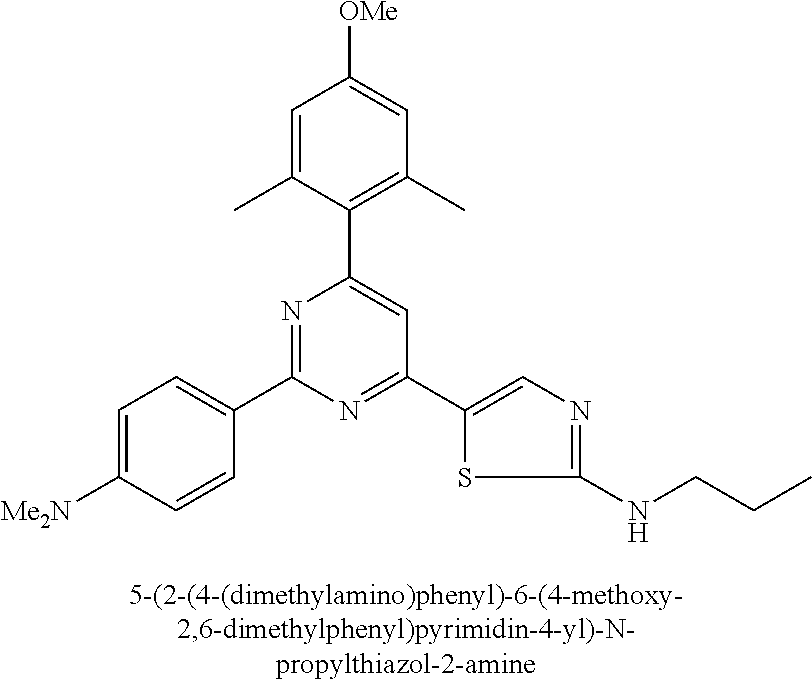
C1=C(C)C(C2=CC(C3=CN=C(NCCC)S3)=NC(C3=CC=C([Me2N])C=C3)=N2)=C(C)C=C1[OMe]
